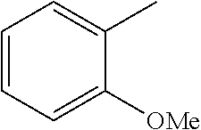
C1=CC=C([OMe])C(C)=C1
